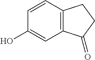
C12=C(C=CC(O)=C1)CCC2=O
